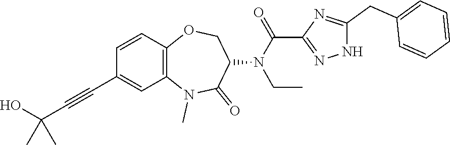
C12=C(C=CC(C#CC(O)(C)C)=C1)OCC(N(C(C1=NNC(CC3=CC=CC=C3)=N1)=O)CC)C(=O)N2C
